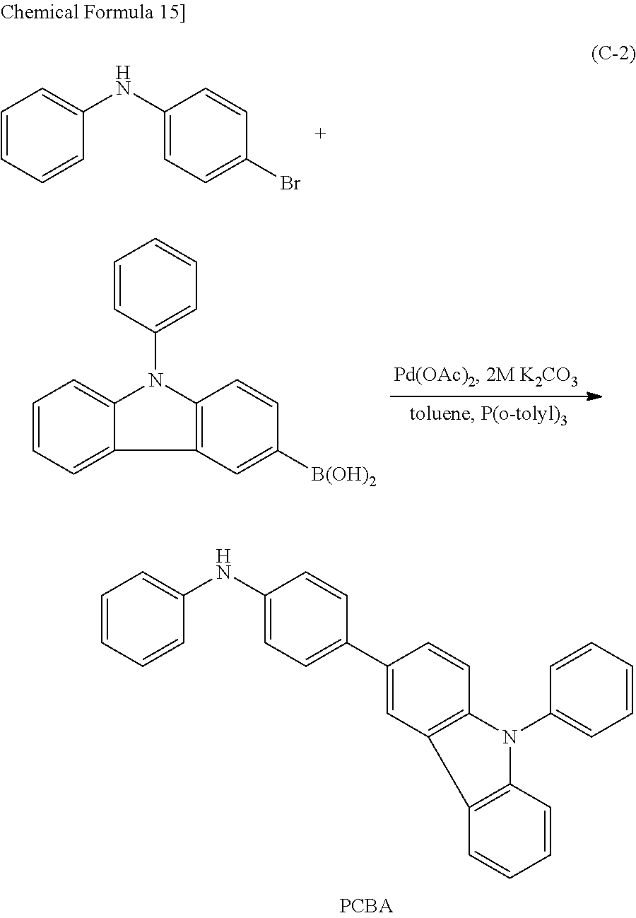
N(C1=CC=C(Br)C=C1)C1=CC=CC=C1.C1=CC(N2C3=C(C4=CC=CC=C24)C=C([B(OH)2])C=C3)=CC=C1.N(C1=CC=C(C2=CC3=C(C=C2)N(C2=CC=CC=C2)C2=C3C=CC=C2)C=C1)C1=CC=CC=C1
